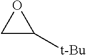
C1C([t-Bu])O1
